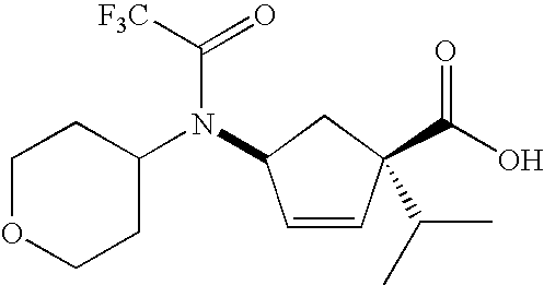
C1=CC(C(O)=O)(C(C)C)CC1N(C1CCOCC1)C([F3C])=O
